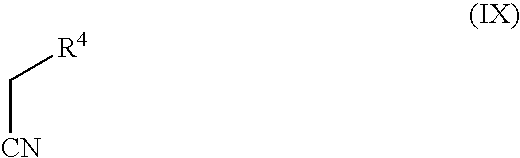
C([CN])[R4]
